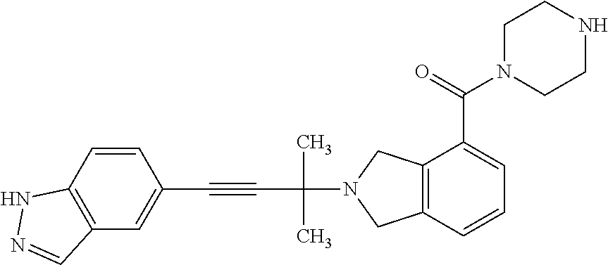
C(C(N1CC2=C(C1)C(C(N1CCNCC1)=O)=CC=C2)(C)C)#CC1=CC2=C(C=C1)NN=C2
